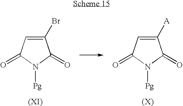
C1(Br)=CC(=O)N([Pg])C1=O.C1([A])=CC(=O)N([Pg])C1=O
